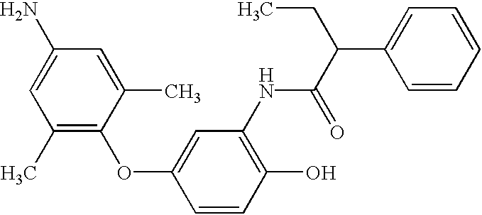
C1(O)=C(NC(C(CC)C2=CC=CC=C2)=O)C=C(OC2=C(C)C=C(N)C=C2C)C=C1
